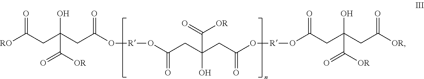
[RO]C(CC(CC(O[R]OC(=O)CC(O)(CC(=O)O[R]OC(CC(CC([OR])=O)(O)C([OR])=O)=O)C(=O)[OR])=O)(O)C([OR])=O)=O
